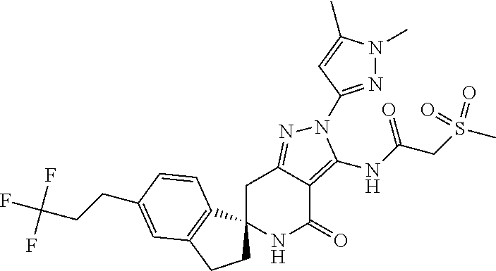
C1C2=NN(C3=NN(C)C(C)=C3)C(NC(CS(C)(=O)=O)=O)=C2C(=O)NC12CCC1=C2C=CC(CCC(F)(F)F)=C1
